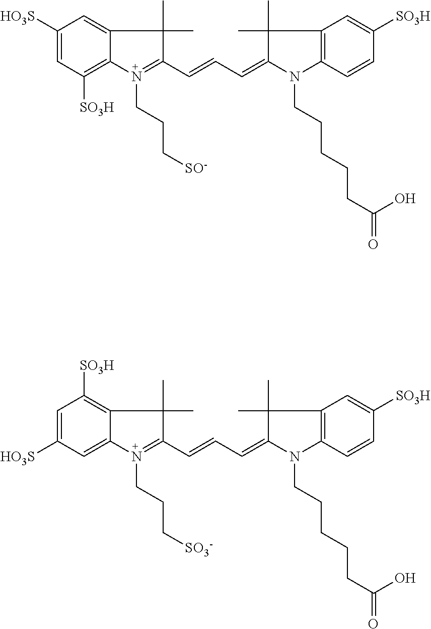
C1=C([HO3S])C=C2C(=C1[SO3H])C(C)(C)C(C=CC=C1N(CCCCCC(=O)O)C3=C(C1(C)C)C=C([SO3H])C=C3)=N2CCC[SO3-].C1([HO3S])=CC([SO3H])=C2C(=C1)C(C)(C)C(C=CC=C1N(CCCCCC(=O)O)C3=C(C1(C)C)C=C([SO3H])C=C3)=N2CCC[SO-]
